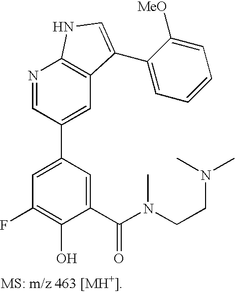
N1=CC(C2=CC(F)=C(O)C(C(N(C)CCN(C)C)=O)=C2)=CC2=C1NC=C2C1=CC=CC=C1[MeO]
